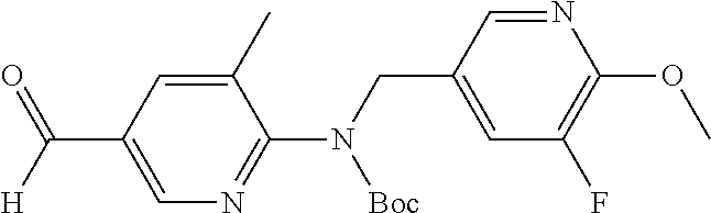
C(C1=CN=C(N(CC2=CC(F)=C(OC)N=C2)[Boc])C(C)=C1)([H])=O
